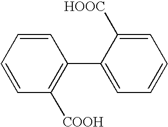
C1=CC([COOH])=C(C2=CC=CC=C2[HOOC])C=C1
